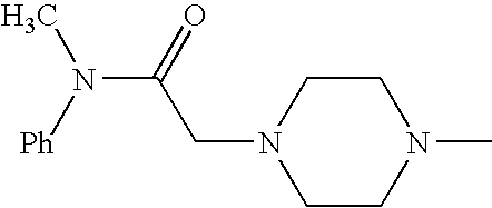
N(C(=O)CN1CCN(C)CC1)([Ph])C
